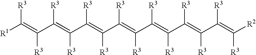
C(C(=C(C(=C(C(=C(C(=C(C(=C(C(=C([R2])[R3])[R3])[R3])[R3])[R3])[R3])[R3])[R3])[R3])[R3])[R3])[R3])(=C([R1])[R3])[R3]
